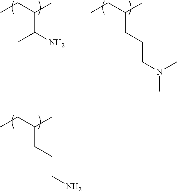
C(CCCN)(CC)C.C(C(N)C)(CC)C.C(CCCN(C)C)(CC)C
